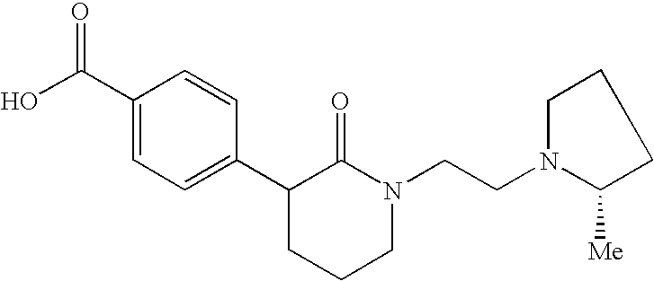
OC(C1=CC=C(C2CCCN(CCN3C([Me])CCC3)C2=O)C=C1)=O
